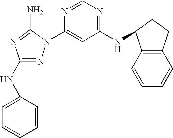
N1=C(NC2=CC=CC=C2)N=C(N)N1C1=CC(NC2C3=C(CC2)C=CC=C3)=NC=N1
